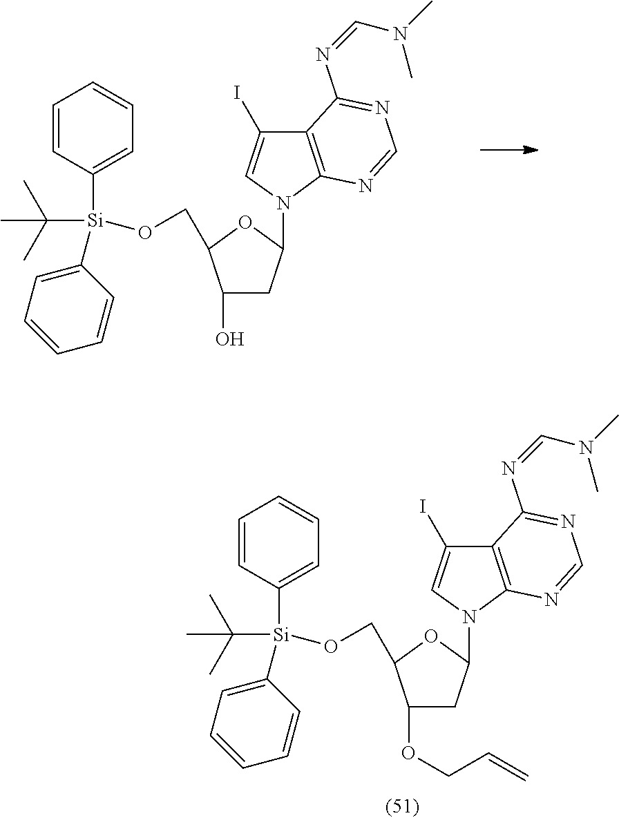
C1(O)CC(N2C3=C(C(I)=C2)C(N=CN(C)C)=NC=N3)OC1CO[Si](C1=CC=CC=C1)(C1=CC=CC=C1)C(C)(C)C.C1(OCC=C)CC(N2C3=C(C(I)=C2)C(N=CN(C)C)=NC=N3)OC1CO[Si](C1=CC=CC=C1)(C1=CC=CC=C1)C(C)(C)C
